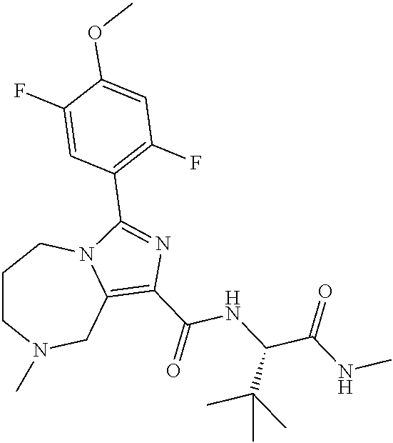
C1CN(C)CC2=C(C(=O)NC(C(NC)=O)C(C)(C)C)N=C(C3=C(F)C=C(OC)C(F)=C3)N2C1
